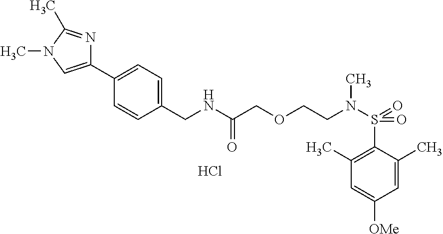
C1=C(C2=CN(C)C(C)=N2)C=CC(CNC(COCCN(S(C2=C(C)C=C([OMe])C=C2C)(=O)=O)C)=O)=C1.Cl
